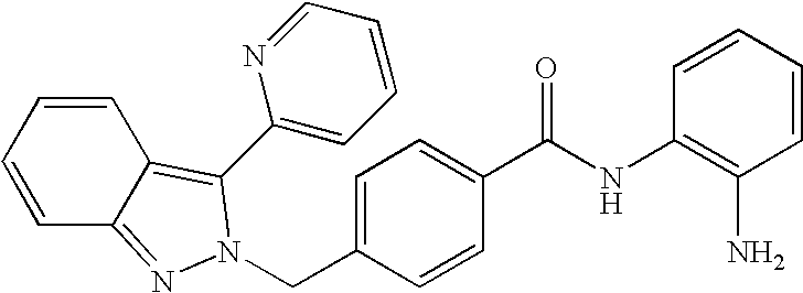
C(C1=CC=C(C(NC2=C(N)C=CC=C2)=O)C=C1)N1N=C2C=CC=CC2=C1C1=CC=CC=N1
